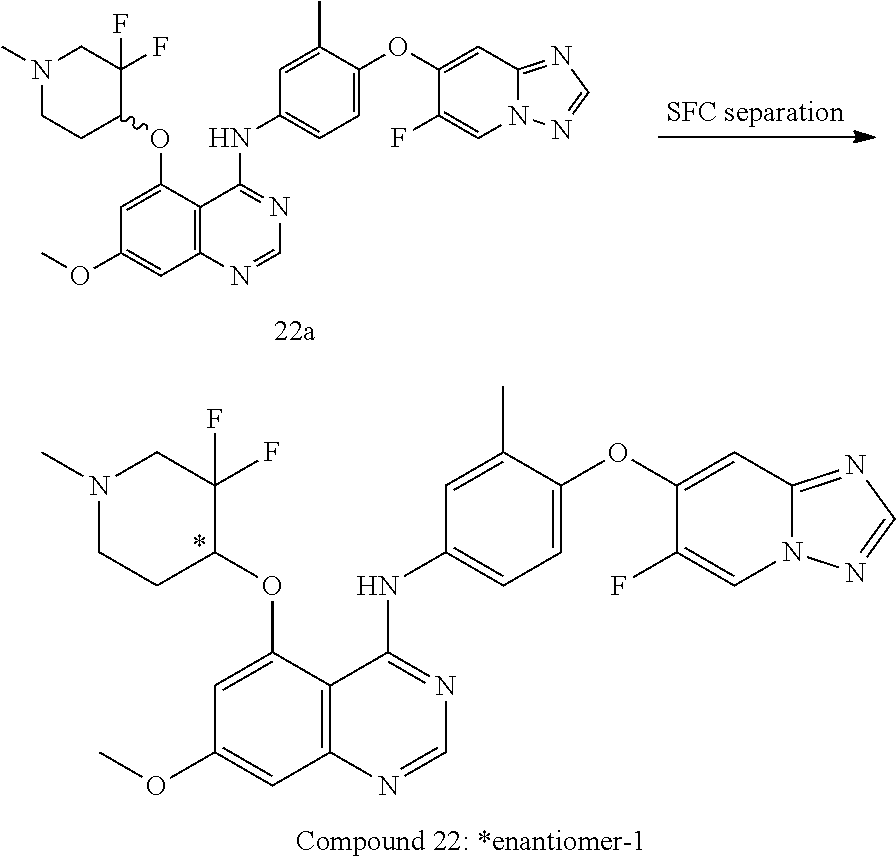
C12=C(C(OC3C(F)(F)CN(C)CC3)=CC(OC)=C1)C(NC1=CC=C(OC3=CC4=NC=NN4C=C3F)C(C)=C1)=NC=N2.C12=C(C(OC3C(F)(F)CN(C)CC3)=CC(OC)=C1)C(NC1=CC=C(OC3=CC4=NC=NN4C=C3F)C(C)=C1)=NC=N2
